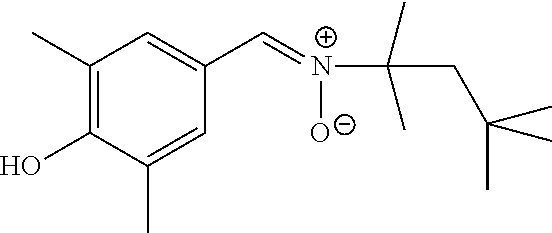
C1(C)=C(O)C(C)=CC(C=[N+]([O-])C(C)(C)CC(C)(C)C)=C1
